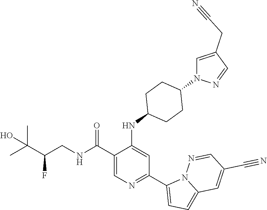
C1(C(NCC(C(C)(C)O)F)=O)=CN=C(C2=CC=C3N2N=CC(C#N)=C3)C=C1NC1CCC(N2C=C(CC#N)C=N2)CC1
